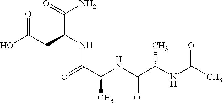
OC(CC(NC(C(NC(C(NC(C)=O)C)=O)C)=O)C(=O)N)=O
